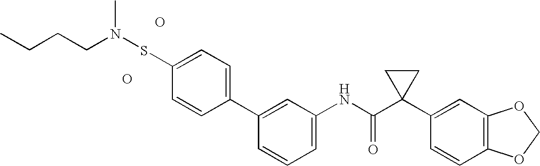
C1(C2=CC=C(SN(CCCC)C)C=C2)=CC(NC(C2(C3=CC4=C(C=C3)OCO4)CC2)=O)=CC=C1.O.O
